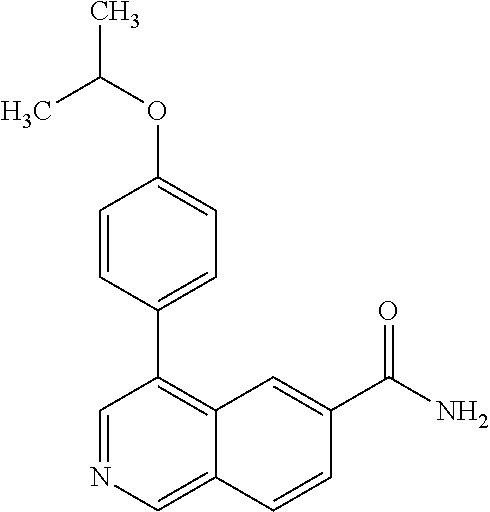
C1=CC(C2=C3C(=CN=C2)C=CC(C(N)=O)=C3)=CC=C1OC(C)C
